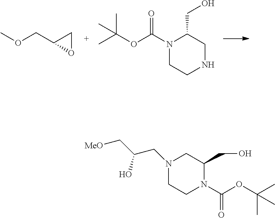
COCC1OC1.N1CC(CO)N(C(OC(C)(C)C)=O)CC1.N1(C(OC(C)(C)C)=O)C(CO)CN(CC(C[MeO])O)CC1
